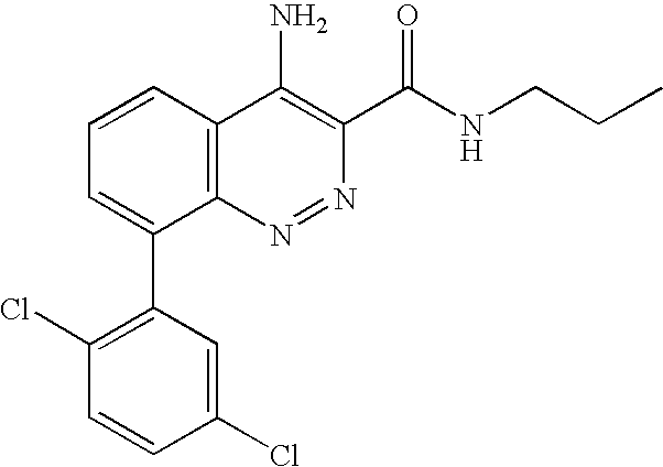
C1=CC(Cl)=CC(C2=CC=CC3=C2N=NC(C(NCCC)=O)=C3N)=C1Cl
